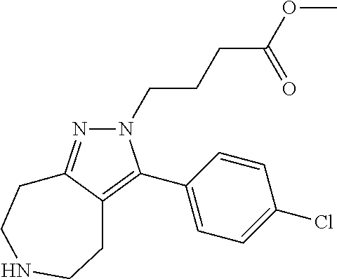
C1(C2=C3C(=NN2CCCC(OC)=O)CCNCC3)=CC=C(Cl)C=C1
